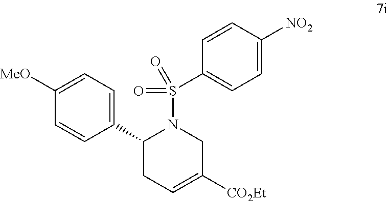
C1([MeO])=CC=C(C2CC=C([CO2Et])CN2S(=O)(=O)C2=CC=C([NO2])C=C2)C=C1
